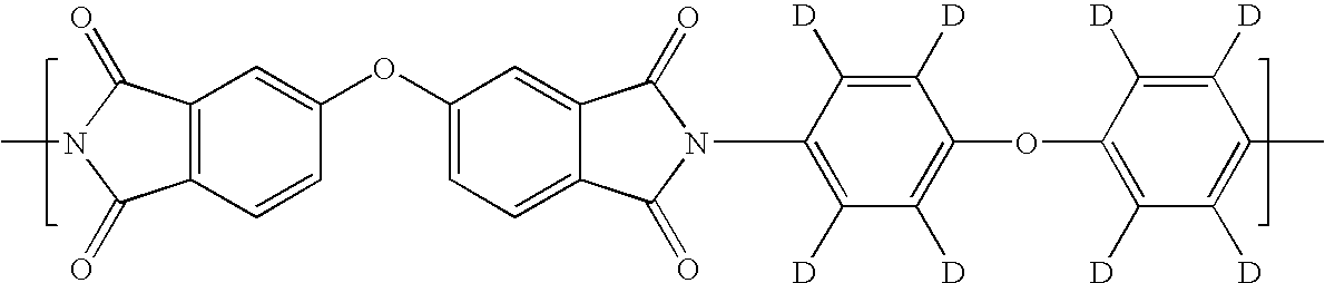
C1(=O)N(C2=C([D])C([D])=C(OC3=C([D])C([D])=C(C)C([D])=C3[D])C([D])=C2[D])C(=O)C2=CC(OC3=CC4=C(C(=O)N(C)C4=O)C=C3)=CC=C12
